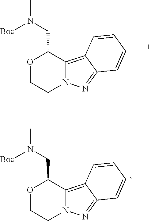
O1CCN2C(=C3C(=N2)C=CC=C3)C1CN([Boc])C.O1CCN2C(=C3C(=N2)C=CC=C3)C1CN([Boc])C
